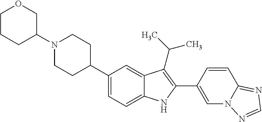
N1(C2COCCC2)CCC(C2=CC=C3C(=C2)C(C(C)C)=C(C2=CN4C(=NC=N4)C=C2)N3)CC1
